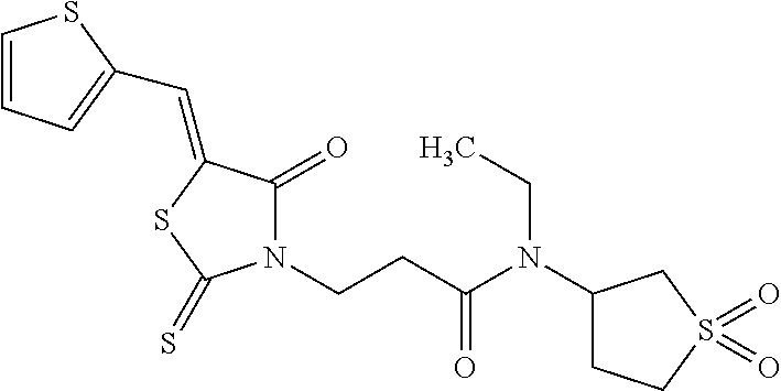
C1=CC=C(C=C2C(=O)N(CCC(N(C3CCS(=O)(=O)C3)CC)=O)C(=S)S2)S1
